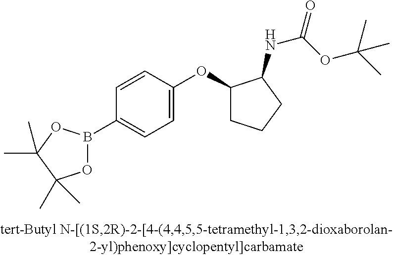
C1=CC(OC2CCCC2NC(=O)OC(C)(C)C)=CC=C1B1OC(C)(C)C(C)(C)O1
